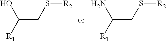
C(CS[R2])([R1])O.C(CS[R2])([R1])N
